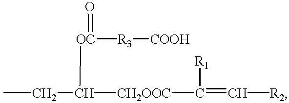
[OC]([R3][COOH])(=O)C(CC)[CH2OOC]C(=C[R2])[R1]
